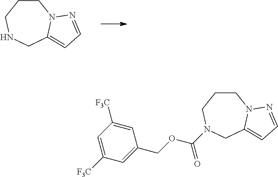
C1CN2C(=CC=N2)CNC1.C1=C([F3C])C=C(COC(N2CCCN3C(=CC=N3)C2)=O)C=C1[F3C]
